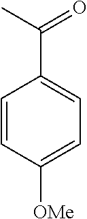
C1=CC([OMe])=CC=C1C(C)=O
